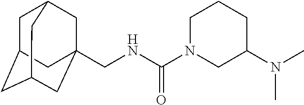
C1C2CC3CC(CNC(=O)N4CC(N(C)C)CCC4)(CC1C3)C2
